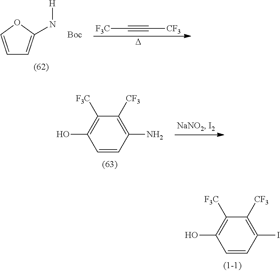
[F3C]C#C[CF3].[D].C1=COC(N[H])=C1.[Boc].C1=CC(N)=C([CF3])C([F3C])=C1O.C1=CC(I)=C([CF3])C([F3C])=C1O
